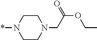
C1CN(*)CCN1CC(OCC)=O
